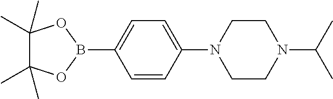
C1=CC(N2CCN(C(C)C)CC2)=CC=C1B1OC(C)(C)C(C)(C)O1
